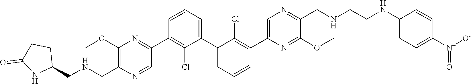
C1(OC)=C(CNCC2CCC(=O)N2)N=CC(C2=C(Cl)C(C3=CC=CC(C4=CN=C(CNCCNC5=CC=C([N+]([O-])=O)C=C5)C(OC)=N4)=C3Cl)=CC=C2)=N1
